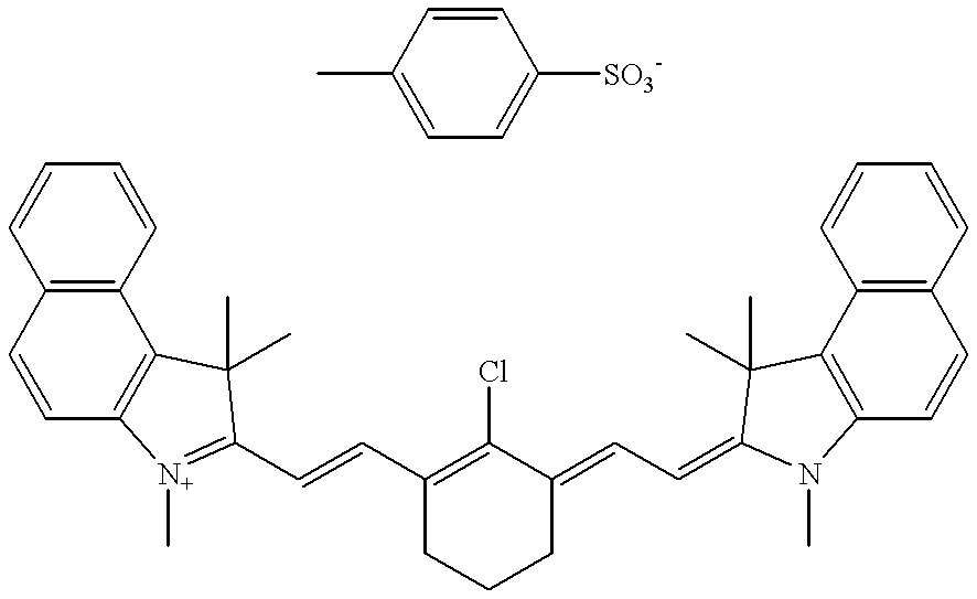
CC1=CC=C([SO3-])C=C1.C12=C(C=CC=C1)C1=C(C=C2)[N+](C)=C(C=CC2=C(Cl)C(=CC=C3N(C)C4=C(C5=C(C=CC=C5)C=C4)C3(C)C)CCC2)C1(C)C
